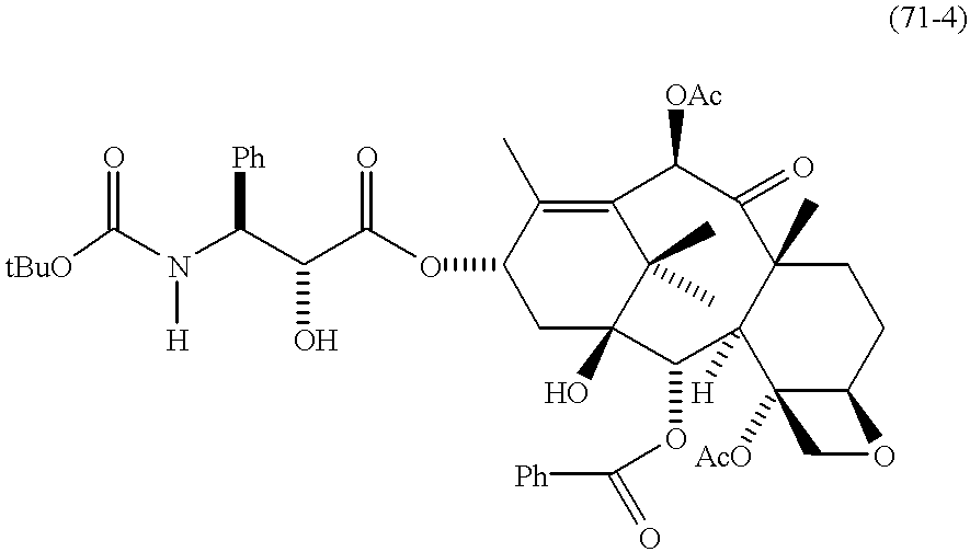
[tBuO]C(N(C(C(C(OC1CC2(O)C(C)(C)C(=C1C)C([OAc])C(=O)C1(C)C([H])(C2OC([Ph])=O)C2([AcO])C(CC1)OC2)=O)O)[Ph])[H])=O
